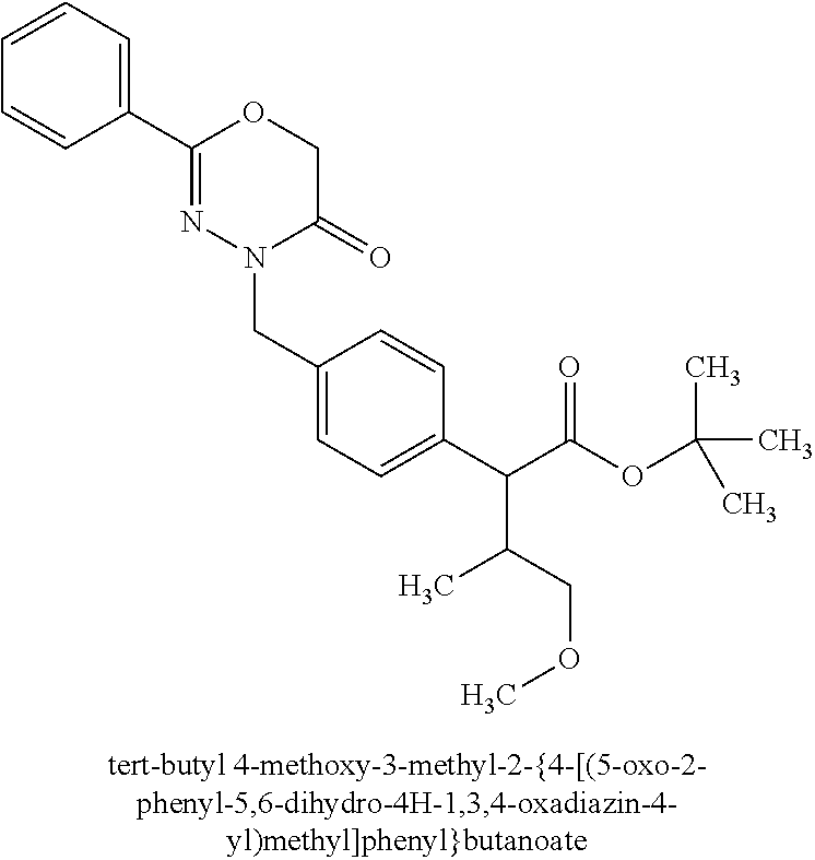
N1(CC2=CC=C(C(C(OC(C)(C)C)=O)C(COC)C)C=C2)C(=O)COC(C2=CC=CC=C2)=N1
